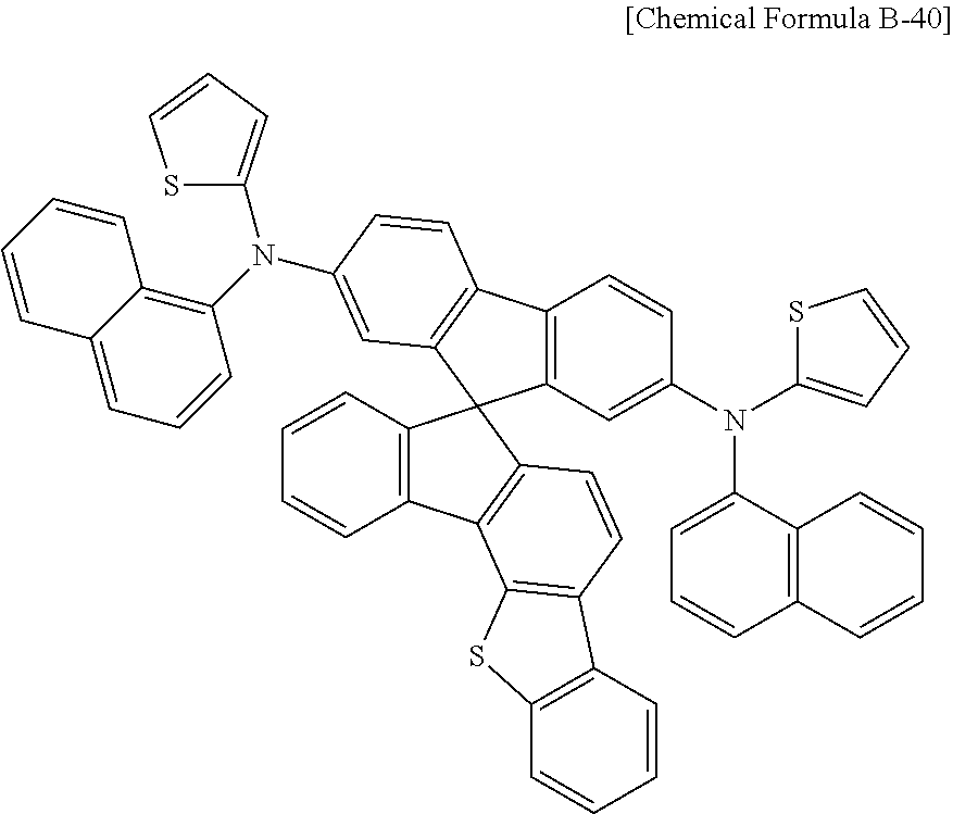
C12=C(C=C(N(C3=CC=CS3)C3=CC=CC4=C3C=CC=C4)C=C1)C1(C3=C2C=CC(N(C2=C4C(=CC=C2)C=CC=C4)C2=CC=CS2)=C3)C2=C(C=CC=C2)C2=C1C=CC1=C2SC2=C1C=CC=C2
